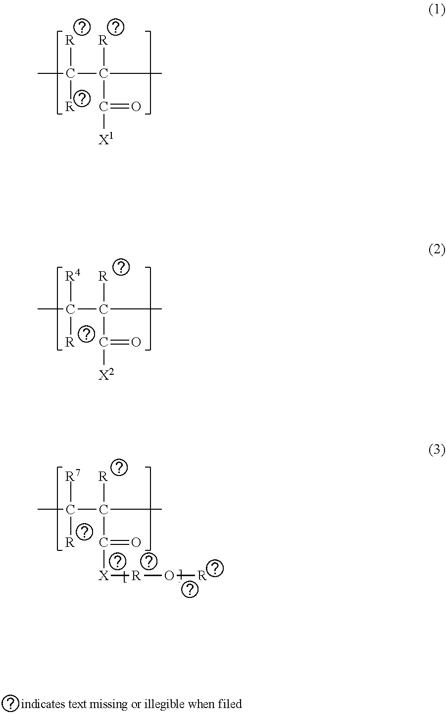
CC([R])([R])C(C([X1])=O)([R])C.CC([R])([R4])C(C([X2])=O)([R])C.CC([R])([R7])C(C([X][R]O[R])=O)([R])C
